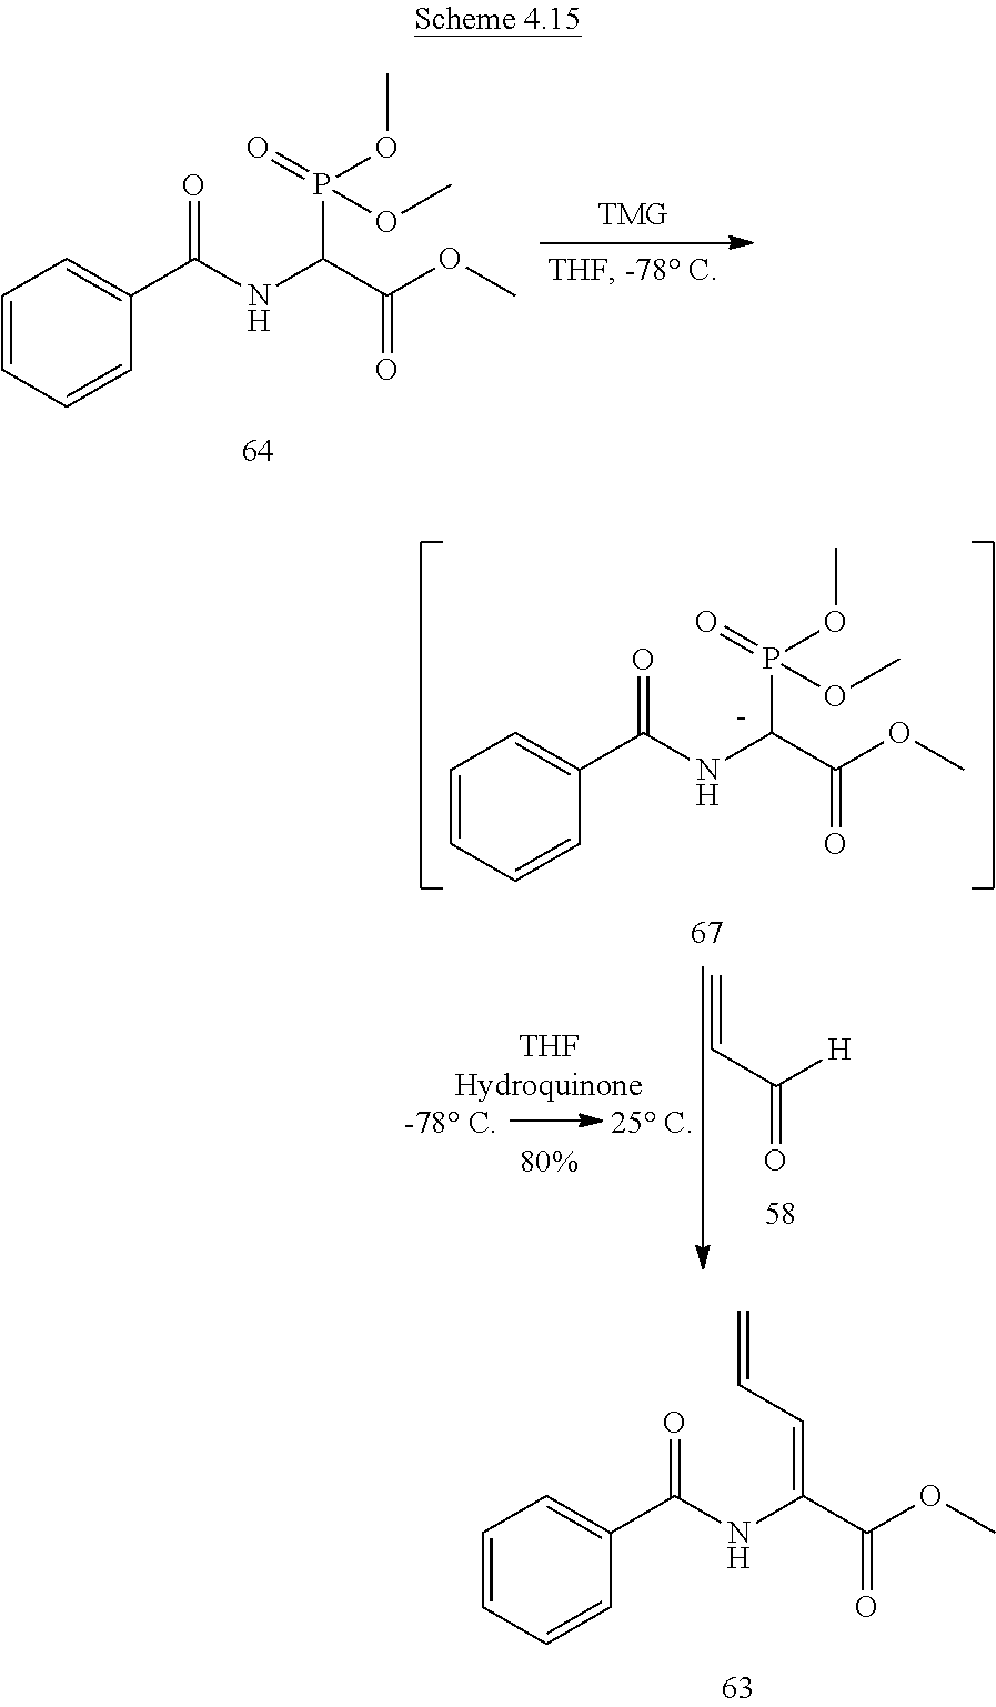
C1=CC=CC(C(NC(C(OC)=O)P(=O)(OC)OC)=O)=C1.C1=CC=CC(C(N[C-](C(OC)=O)P(=O)(OC)OC)=O)=C1.C=CC([H])=O.C1=CC=CC(C(NC(C(OC)=O)=CC=C)=O)=C1
